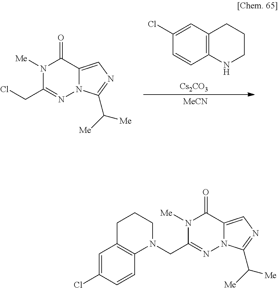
[MeCN].N1([Me])C(CCl)=NN2C(=CN=C2C([Me])[Me])C1=O.[Cs2CO3].C12=C(C=C(Cl)C=C1)CCCN2.N1([Me])C(CN2C3=C(C=C(Cl)C=C3)CCC2)=NN2C(=CN=C2C([Me])[Me])C1=O
